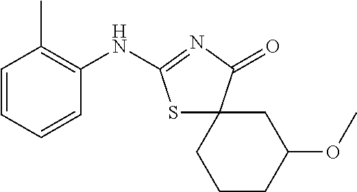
S1C2(C(=O)N=C1NC1=C(C)C=CC=C1)CCCC(OC)C2
